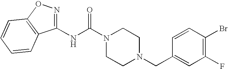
N(C(N1CCN(CC2=CC(F)=C(Br)C=C2)CC1)=O)C1=NOC2=C1C=CC=C2
